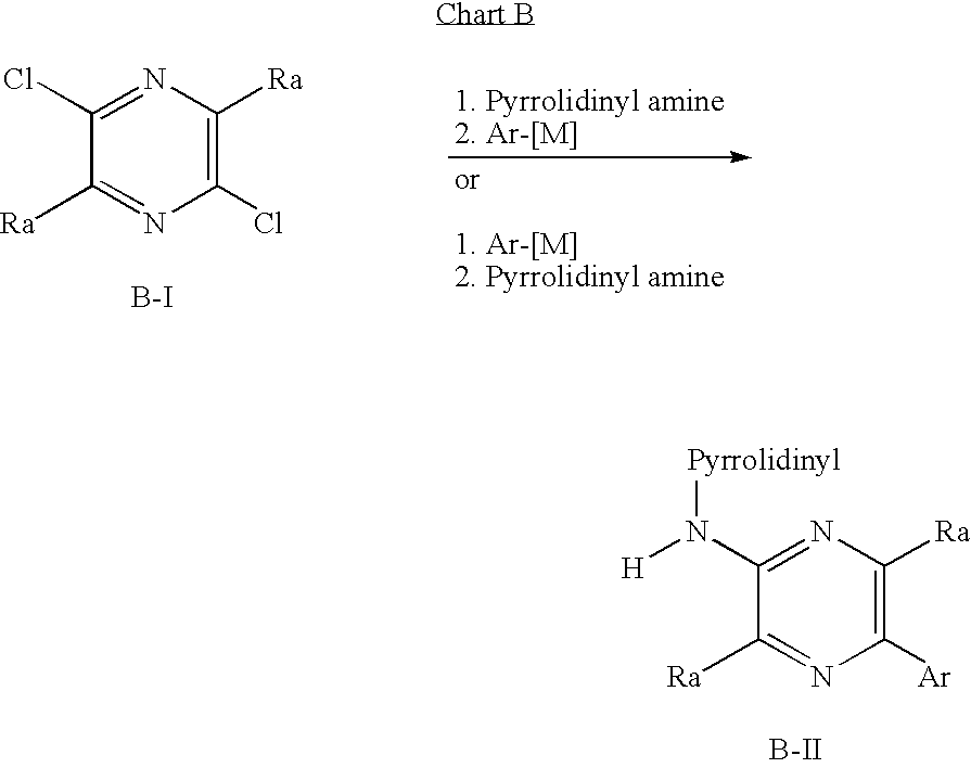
C1([Ra])=NC([Ar])=C([Ra])N=C1N([Pyrrolidinyl])[H].[B-II].C1([Ra])=NC(Cl)=C([Ra])N=C1Cl.[B-I]
